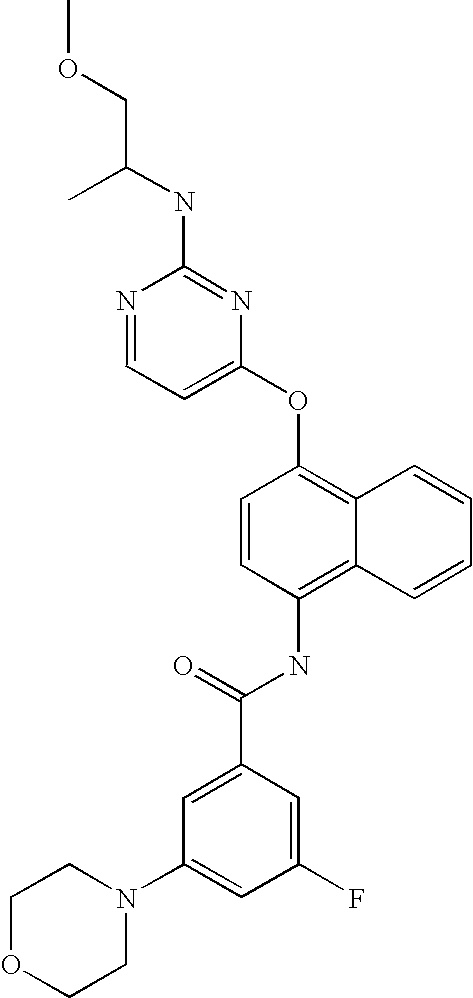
N1=CC=C(OC2=C3C(=C(NC(C4=CC(N5CCOCC5)=CC(F)=C4)=O)C=C2)C=CC=C3)N=C1NC(COC)C
